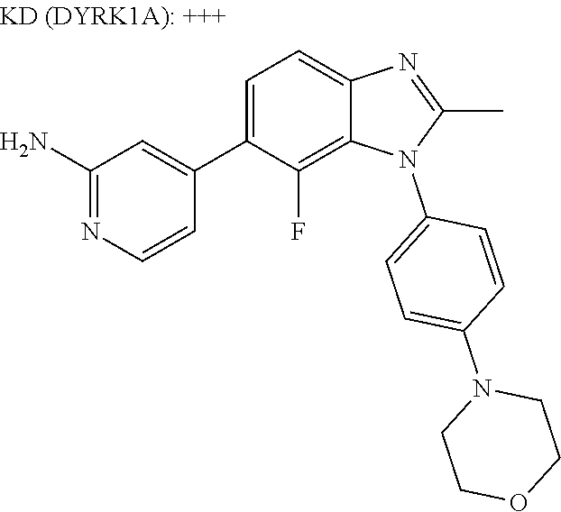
C1(N)=NC=CC(C2=CC=C3N=C(C)N(C4=CC=C(N5CCOCC5)C=C4)C3=C2F)=C1
